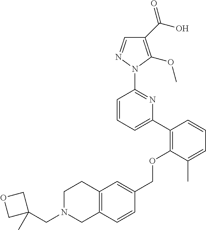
C1(C(O)=O)=C(OC)N(C2=NC(C3=C(OCC4=CC5=C(C=C4)CN(CC4(C)COC4)CC5)C(C)=CC=C3)=CC=C2)N=C1
